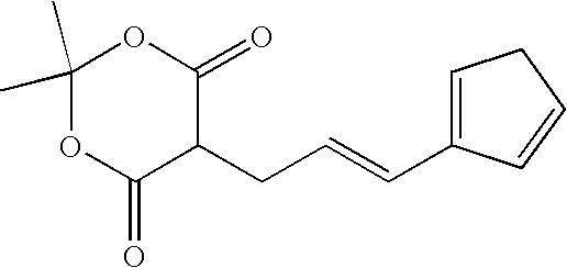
C1(C)(C)OC(=O)C(CC=CC2=CCC=C2)C(=O)O1
